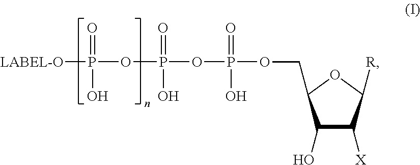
[LABEL-O]P(OP(OP(OCC1C(O)C([X])C([R])O1)(=O)O)(=O)O)(=O)O
